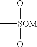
C[SOM](O)O
